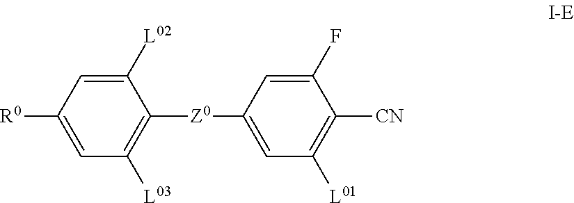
C1=C([R0])C=C([L02])C([Z0]C2=CC([L01])=C([CN])C(F)=C2)=C1[L03]
